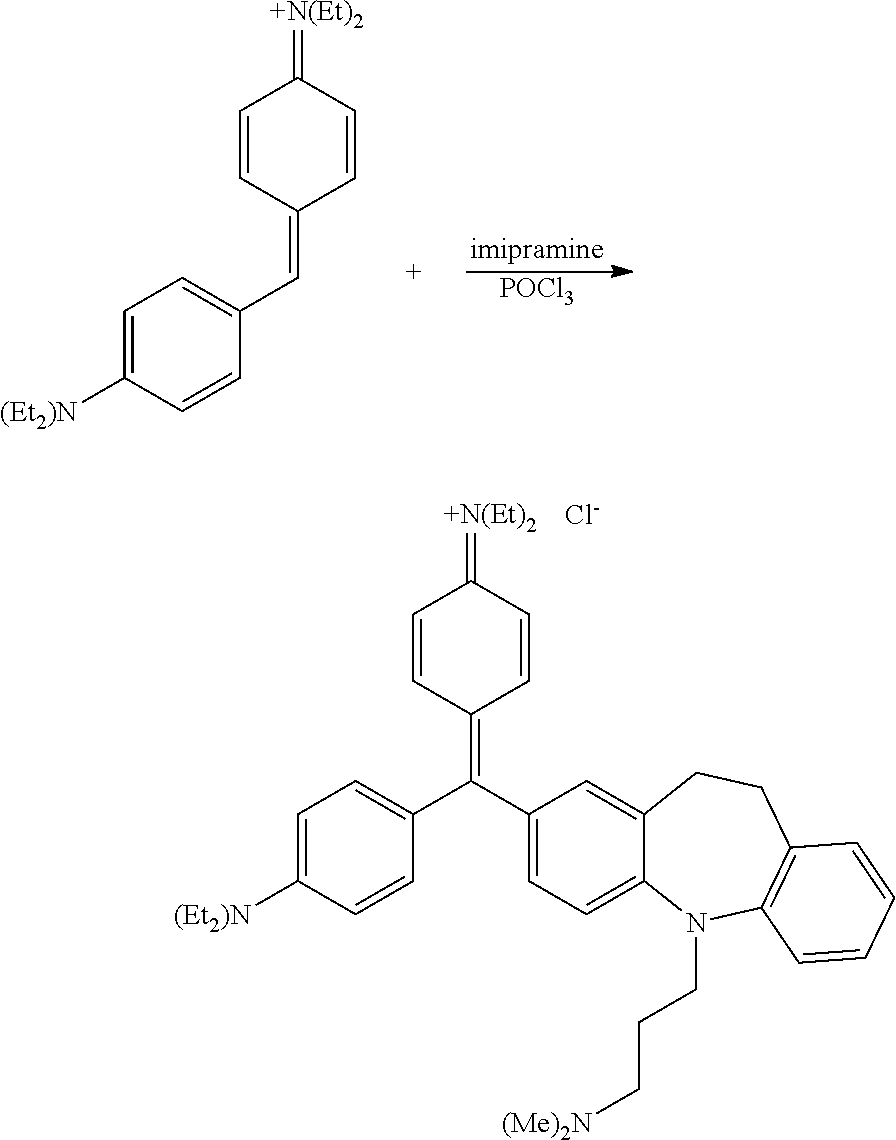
C1=CC(=C(C2=CC=C([(Et2)N])C=C2)C2=CC=C3C(=C2)CCC2=C(N3CCC[(Me)2N])C=CC=C2)C=CC1=[+N(Et)2].[Cl-].[POCl3].C1=CC(=CC2=CC=C([(Et2)N])C=C2)C=CC1=[+N(Et)2]
